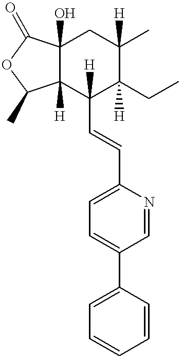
C12(O)C([H])(C(C=CC3=CC=C(C4=CC=CC=C4)C=N3)([H])C(CC)([H])C(C)([H])C1)C(C)OC2=O
